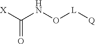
C(NO[L][Q])([X])=O
